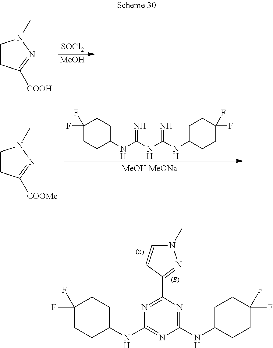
[SOCl2].[MeOH].C1=CC([COOH])=NN1C.N(C(=N)NC(NC1CCC(F)(F)CC1)=N)C1CCC(F)(F)CC1.C1=CC([COOMe])=NN1C.N(C1=NC(NC2CCC(F)(F)CC2)=NC(C2=NN(C)C=C2)=N1)C1CCC(F)(F)CC1
